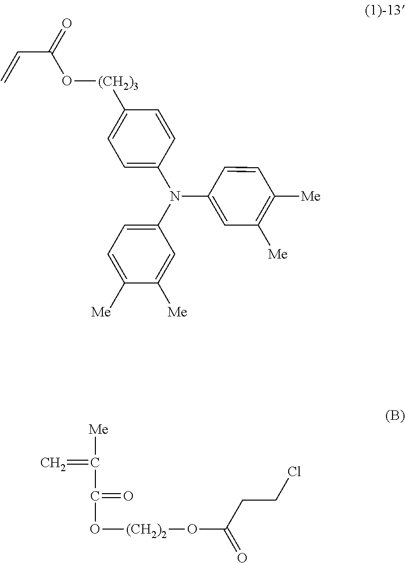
C1=CC([Me])=C([Me])C=C1N(C1=CC=C([(CH2)3]OC(C=C)=O)C=C1)C1=CC=C([Me])C([Me])=C1.C=C([Me])C(=O)O[(CH2)2]OC(=O)CCCl
